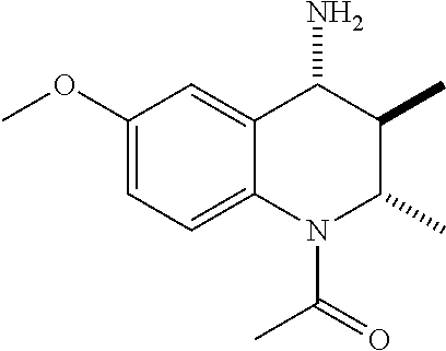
C1(OC)=CC=C2C(=C1)C(N)C(C)C(C)N2C(C)=O
